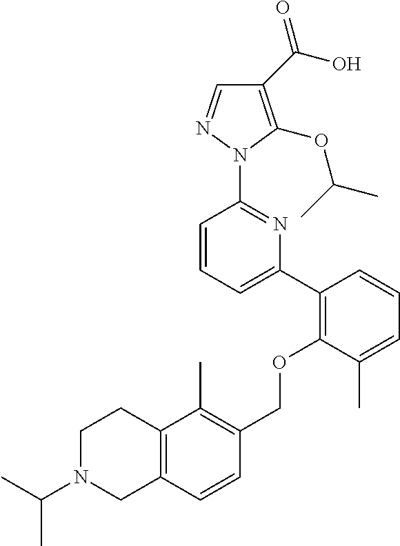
C1(C(O)=O)=C(OC(C)C)N(C2=NC(C3=C(OCC4=C(C)C5=C(C=C4)CN(C(C)C)CC5)C(C)=CC=C3)=CC=C2)N=C1
